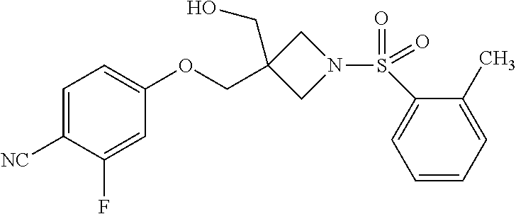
C1=C([NC])C(F)=CC(OCC2(CO)CN(S(=O)(C3=CC=CC=C3C)=O)C2)=C1
